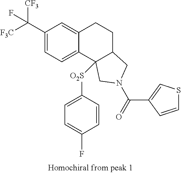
[F3C]C(C1=CC=C2C(=C1)CCC1C2([O2S]C2=CC=C(F)C=C2)CN(C(=O)C2=CSC=C2)C1)([CF3])F
